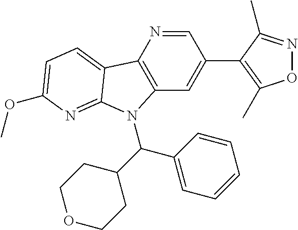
C12=C(C=C(C3=C(C)ON=C3C)C=N1)N(C(C1CCOCC1)C1=CC=CC=C1)C1=NC(OC)=CC=C21
